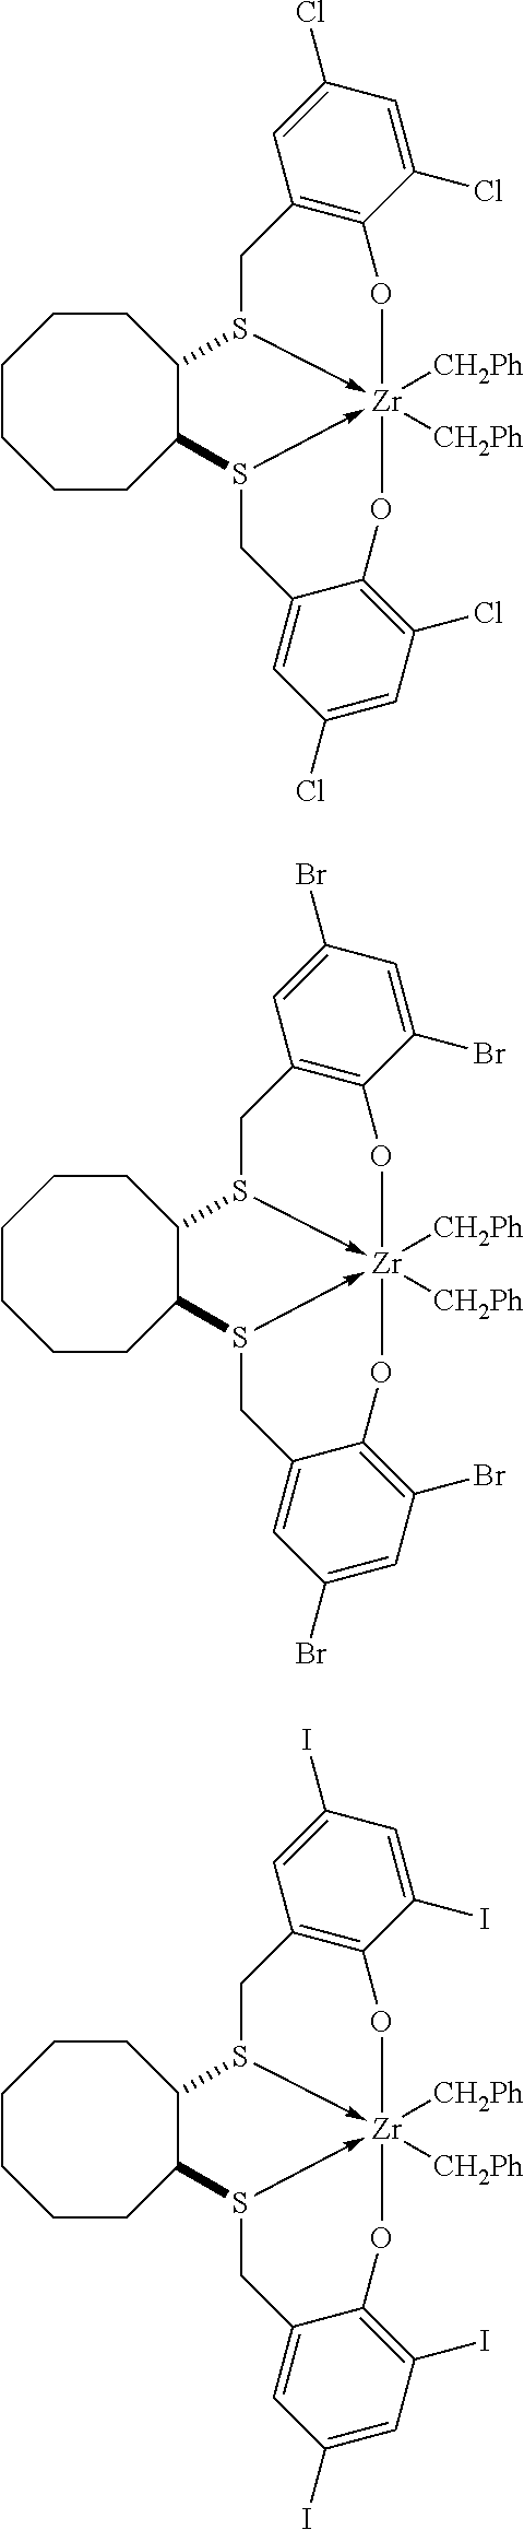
C1CC2C(CCCC1)S1->[Zr]3([CH2Ph])([CH2Ph])(-S2CC2=CC(Cl)=CC(Cl)=C2O3)OC2=C(C1)C=C(Cl)C=C2Cl.C1CC2C(CCCC1)S1->[Zr]3([CH2Ph])([CH2Ph])(-S2CC2=CC(Br)=CC(Br)=C2O3)OC2=C(C1)C=C(Br)C=C2Br.C1CC2C(CCCC1)S1->[Zr]3([CH2Ph])([CH2Ph])(-S2CC2=CC(I)=CC(I)=C2O3)OC2=C(C1)C=C(I)C=C2I
